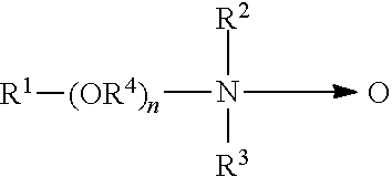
[(OR4)n](N([R2])[R3])[R1].O
